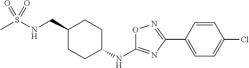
CS(NCC1CCC(NC2=NC(C3=CC=C(Cl)C=C3)=NO2)CC1)(=O)=O
